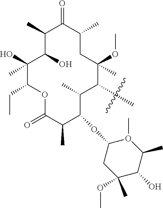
C1(C)C(O)C(O)(C)C(CC)OC(=O)C(C)C(OC2O(C)C(C)C(O)C(OC)(C)C2)C(C)C(C)C(C)(OC)CC(C)C1=O
